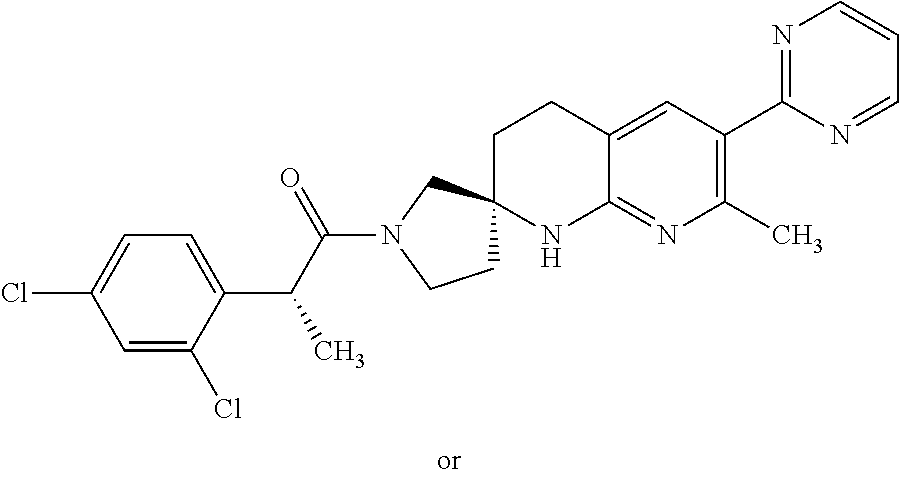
C1=C(Cl)C(C(C(N2CCC3(C2)CCC2=CC(C4=NC=CC=N4)=C(C)N=C2N3)=O)C)=CC=C1Cl
